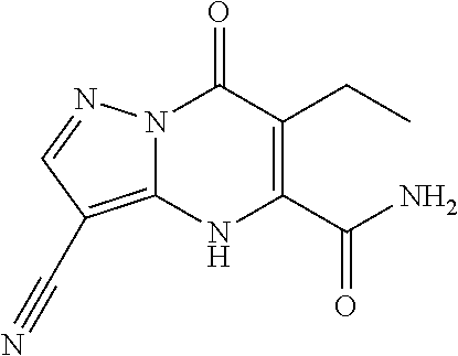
N12C(=C(C#N)C=N1)NC(C(N)=O)=C(CC)C2=O
